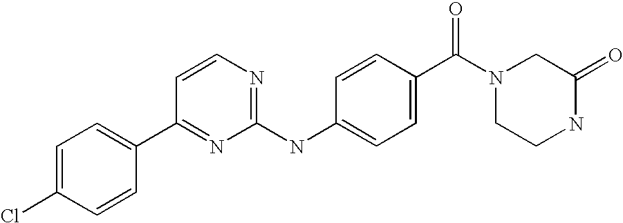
C1=C(Cl)C=CC(C2=NC(NC3=CC=C(C(=O)N4CCNC(=O)C4)C=C3)=NC=C2)=C1
